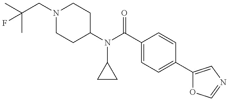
CC(CN1CCC(N(C(C2=CC=C(C3=CN=CO3)C=C2)=O)C2CC2)CC1)(C)F
